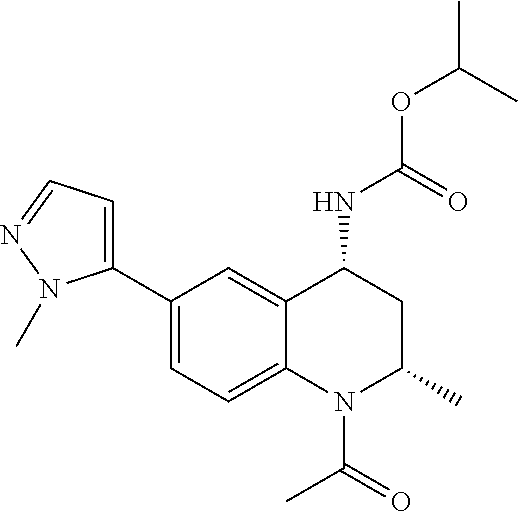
C(OC(C)C)(NC1CC(C)N(C(C)=O)C2=CC=C(C3=CC=NN3C)C=C12)=O
